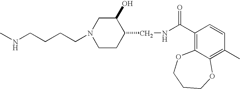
C(CCCN1CCC(CNC(C2=C3C(=C(C)C=C2)OCCCO3)=O)C(O)C1)NC
